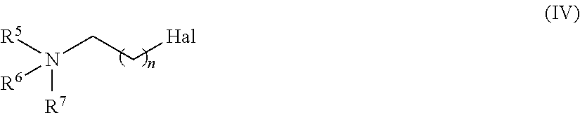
[R5]N(CC[Hal])([R6])[R7]
